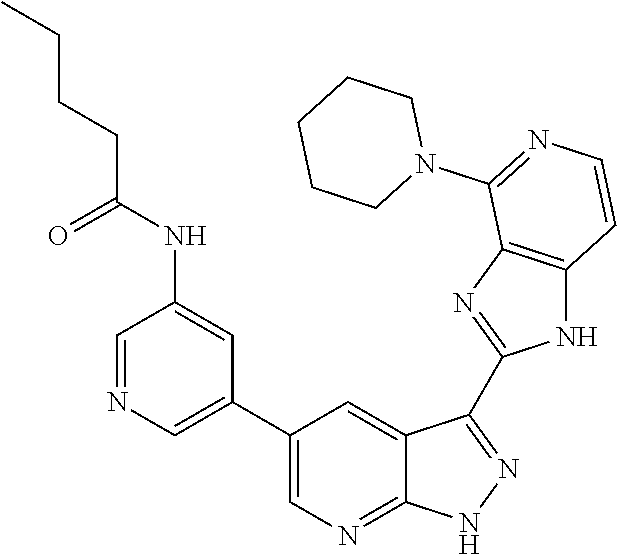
C1=NC=C(C2=CN=C3C(=C2)C(C2=NC4=C(N2)C=CN=C4N2CCCCC2)=NN3)C=C1NC(CCCC)=O
